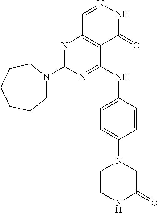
N1=C(NC2=CC=C(N3CCNC(=O)C3)C=C2)C2=C(N=C1N1CCCCCC1)C=NNC2=O
